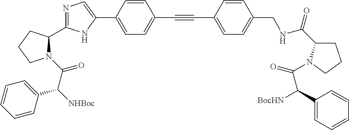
N1=C(C2N(C(C([NHBoc])C3=CC=CC=C3)=O)CCC2)NC(C2=CC=C(C#CC3=CC=C(CNC(C4CCCN4C(=O)C([BocHN])C4=CC=CC=C4)=O)C=C3)C=C2)=C1
